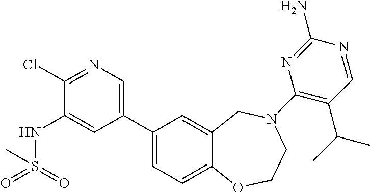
C1(Cl)=NC=C(C2=CC=C3C(=C2)CN(C2=C(C(C)C)C=NC(N)=N2)CCO3)C=C1NS(=O)(=O)C
